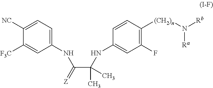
C1(NC(C(NC2=CC(F)=C([(CH2)n]N([Rb])[Ra])C=C2)(C)C)=[Z])=CC=C([NC])C([F3C])=C1
